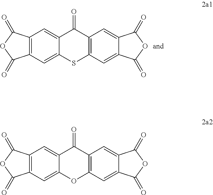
C12=C(C=C3C(=C1)C(=O)C1=C(C=C4C(=C1)C(=O)OC4=O)S3)C(=O)OC2=O.C12=C(C=C3C(=C1)C(=O)C1=C(C=C4C(=C1)C(=O)OC4=O)O3)C(=O)OC2=O
